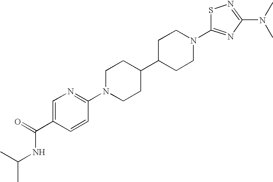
C1N(C2=NC=C(C(NC(C)C)=O)C=C2)CCC(C2CCN(C3=NC(N(C)C)=NS3)CC2)C1
